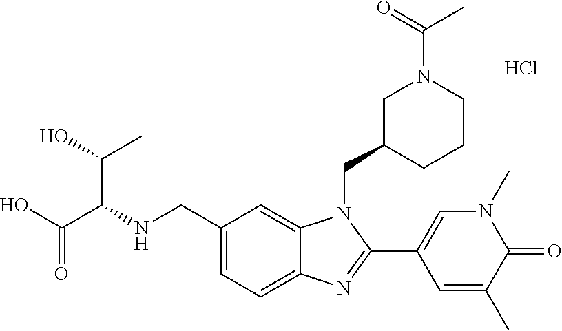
Cl.C1=C(CNC(C(O)=O)C(O)C)C=C2C(=C1)N=C(C1=CN(C)C(=O)C(C)=C1)N2CC1CCCN(C(C)=O)C1
